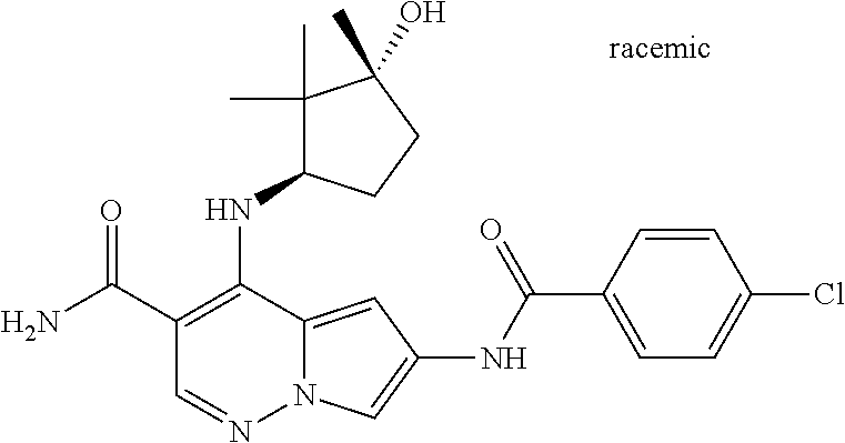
O=C(C1=C(NC2C(C)(C)C(C)(O)CC2)C2=CC(NC(C3=CC=C(Cl)C=C3)=O)=CN2N=C1)N
